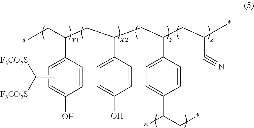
C1(O)=CC=C(C(C*)CC(CC(CC(C#N)*)C2=CC=C(C(C*)*)C=C2)C2=CC=C(O)C=C2)C=C1.CC([F3CO2S])[F3CO2S]
